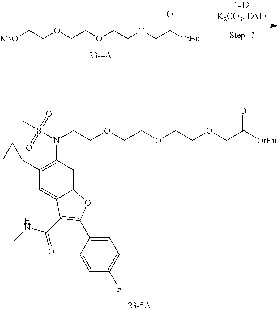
O(CCOCCN(S(C)(=O)=O)C1=C(C2CC2)C=C2C(=C1)OC(C1=CC=C(F)C=C1)=C2C(=O)NC)CCOCC([OtBu])=O.[MsO]CCOCCOCCOCC([OtBu])=O
